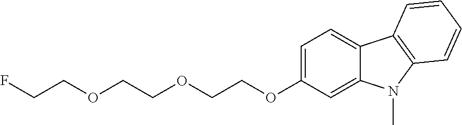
C1(OCCOCCOCCF)=CC=C2C(=C1)N(C)C1=C2C=CC=C1
